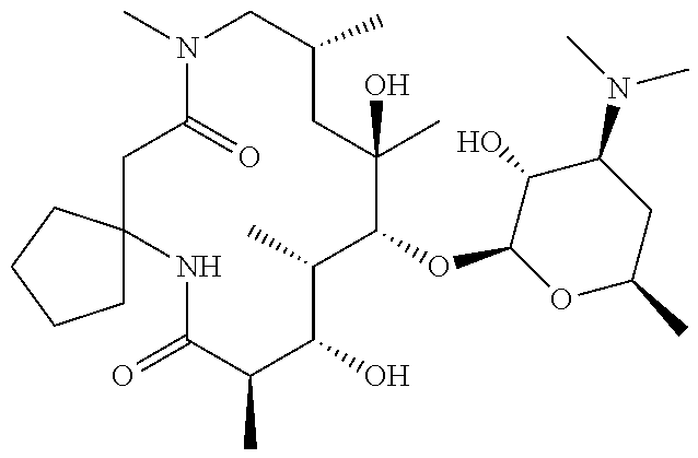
N1C(=O)C(C)C(O)C(C)C(OC2OC(C)CC(N(C)C)C2O)C(O)(C)CC(C)CN(C)C(=O)CC12CCCC2
